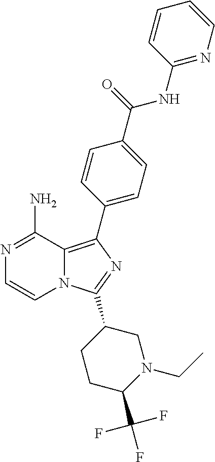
N12C(=C(C3=CC=C(C(=O)NC4=NC=CC=C4)C=C3)N=C1C1CCC(C(F)(F)F)N(CC)C1)C(N)=NC=C2
